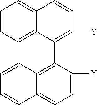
C1=CC=C2C(=C1)C=CC([Y])=C2C1=C2C(=CC=C1[Y])C=CC=C2
